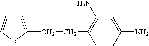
C(CC1=C(N)C=C(N)C=C1)C1=CC=CO1
